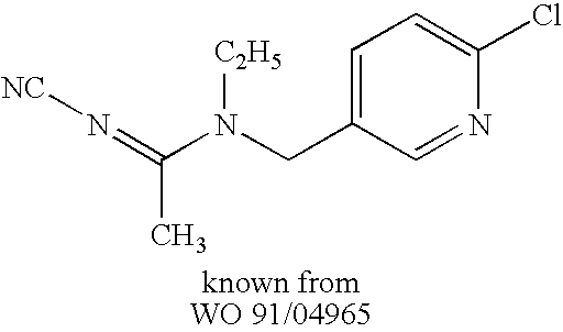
C1=C(CN(C(=N[NC])C)[C2H5])C=NC(Cl)=C1
